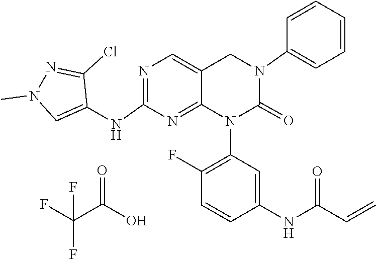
C=CC(NC1=CC(N2C(=O)N(C3=CC=CC=C3)CC3=CN=C(NC4=CN(C)N=C4Cl)N=C23)=C(F)C=C1)=O.FC(C(O)=O)(F)F
